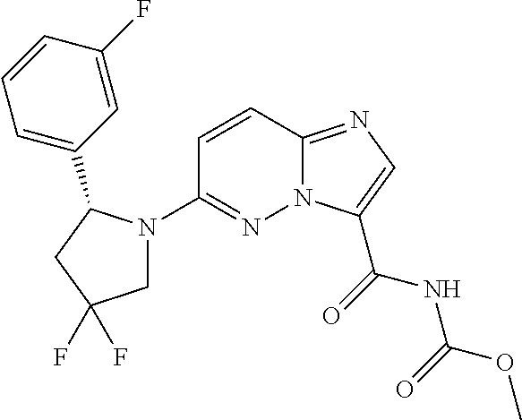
N12C(=NC=C1C(=O)NC(OC)=O)C=CC(N1CC(F)(F)CC1C1=CC=CC(F)=C1)=N2
